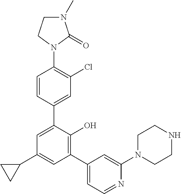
C1=CC(C2=CC(C3CC3)=CC(C3=CC=NC(N4CCNCC4)=C3)=C2O)=CC(Cl)=C1N1C(=O)N(C)CC1
